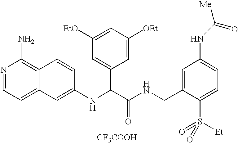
[CF3COOH].C1(NC(C(NCC2=CC(NC([Me])=O)=CC=C2S(=O)([Et])=O)=O)C2=CC([EtO])=CC([OEt])=C2)=CC2=CC=NC(N)=C2C=C1
